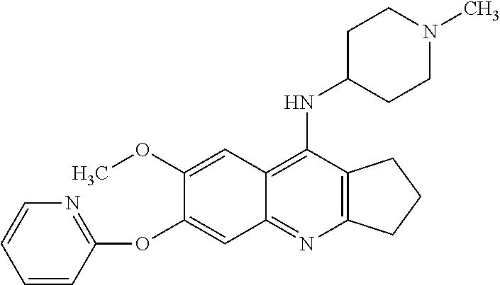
C1(OC)=CC2=C(NC3CCN(C)CC3)C3=C(N=C2C=C1OC1=NC=CC=C1)CCC3
